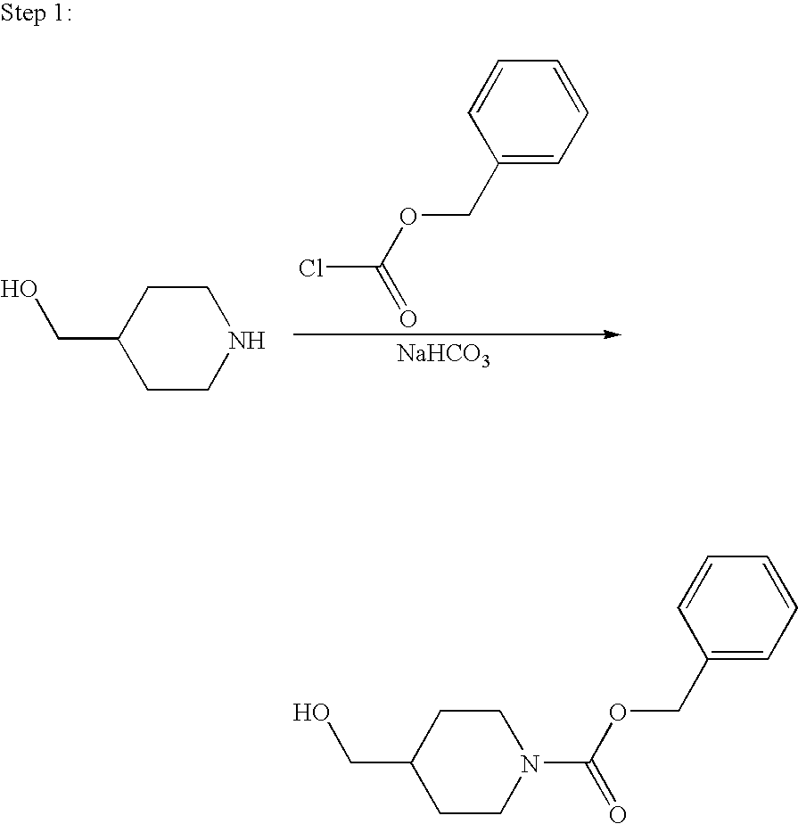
C1(COC(Cl)=O)=CC=CC=C1.[NaHCO3].OCC1CCNCC1.OCC1CCN(C(OCC2=CC=CC=C2)=O)CC1
